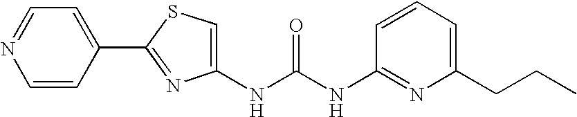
C1=CC(C2=NC(NC(NC3=NC(CCC)=CC=C3)=O)=CS2)=CC=N1
